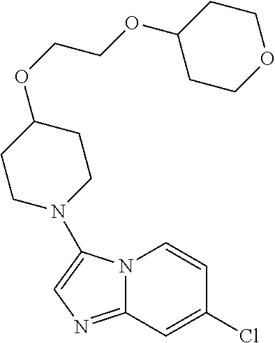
N12C(=NC=C1N1CCC(OCCOC3CCOCC3)CC1)C=C(Cl)C=C2
